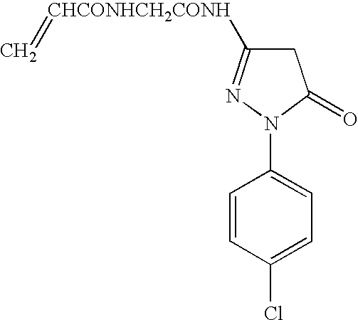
C1C([CHCONHCH2CONH]=C)=NN(C2=CC=C(Cl)C=C2)C1=O
